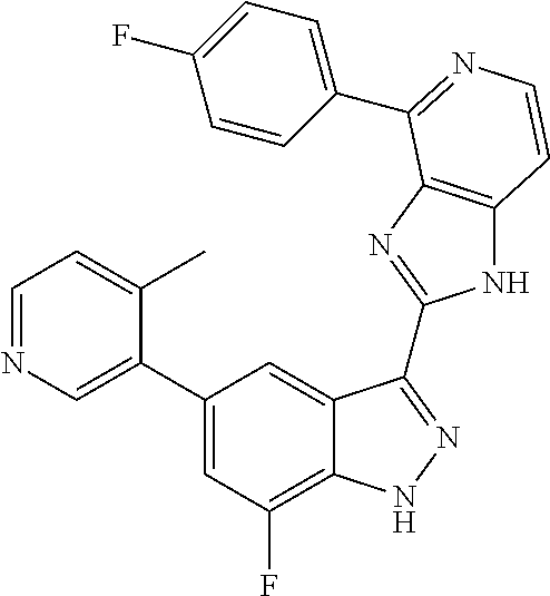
C1(C2=CN=CC=C2C)=CC(F)=C2C(=C1)C(C1=NC3=C(N1)C=CN=C3C1=CC=C(F)C=C1)=NN2
